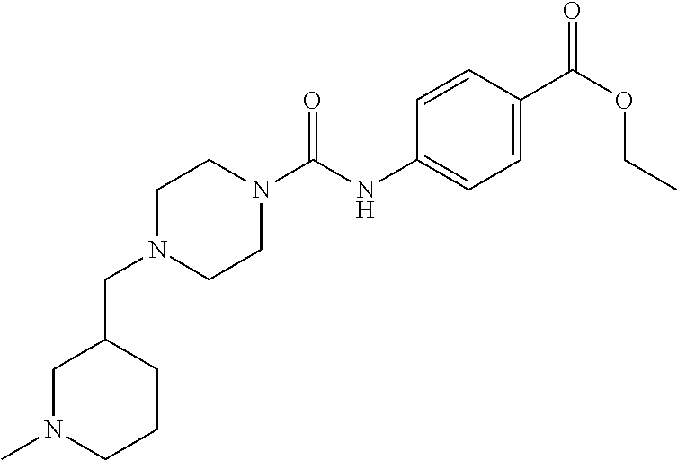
C(N1CCN(C(NC2=CC=C(C(OCC)=O)C=C2)=O)CC1)C1CN(C)CCC1
